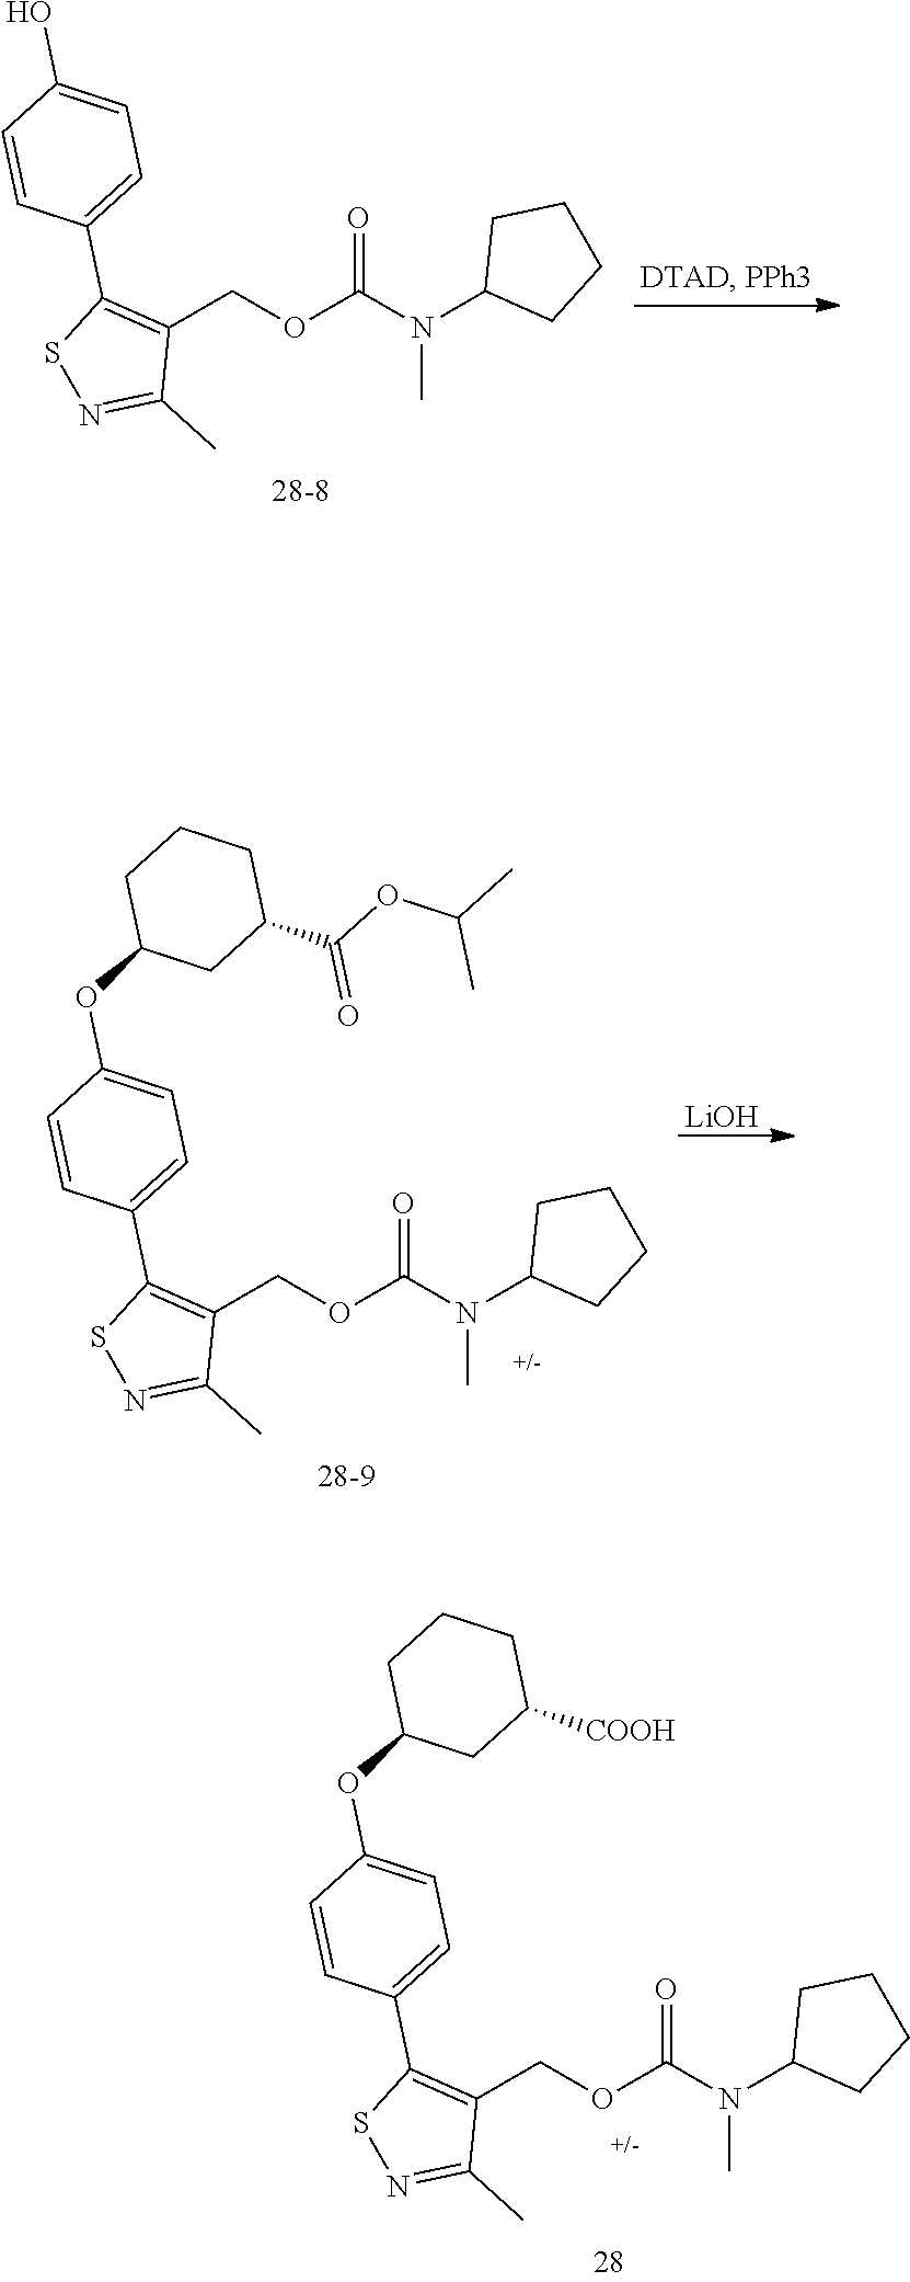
O=C(N(C1CCCC1)C)OCC1=C(C2=CC=C(O)C=C2)SN=C1C.[LiOH].O=C(N(C1CCCC1)C)OCC1=C(C2=CC=C(OC3CCCC(C(OC(C)C)=O)C3)C=C2)SN=C1C.O=C(N(C1CCCC1)C)OCC1=C(C2=CC=C(OC3CCCC([COOH])C3)C=C2)SN=C1C
